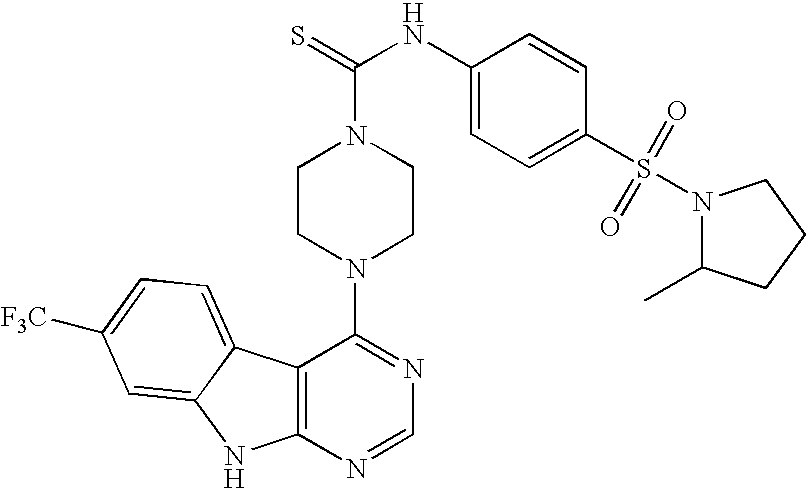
C12=C(N=CN=C1N1CCN(C(=S)NC3=CC=C(S(=O)(=O)N4C(C)CCC4)C=C3)CC1)NC1=CC([F3C])=CC=C21
